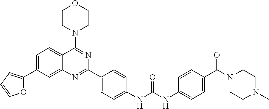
C1=C(C2=CC=CO2)C=C2C(=C1)C(N1CCOCC1)=NC(C1=CC=C(NC(NC3=CC=C(C(N4CCN(C)CC4)=O)C=C3)=O)C=C1)=N2
